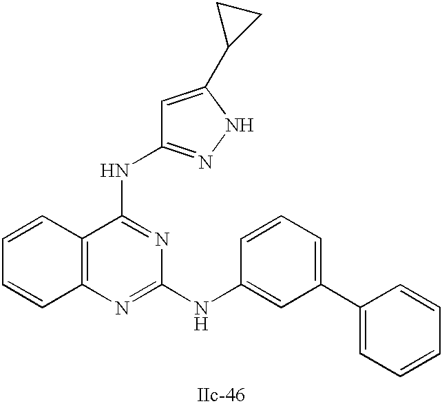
C12=C(N=C(NC3=CC(C4=CC=CC=C4)=CC=C3)N=C1NC1=NNC(C3CC3)=C1)C=CC=C2
